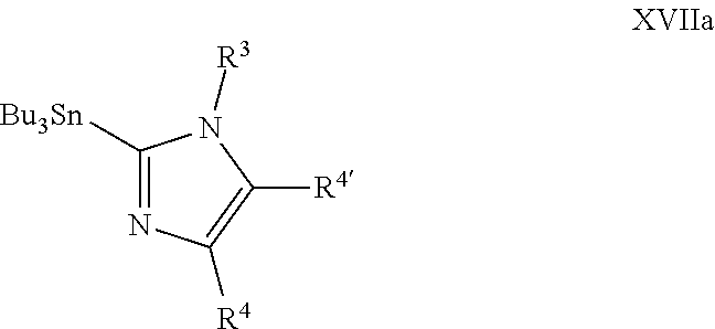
C1([Bu3Sn])=NC([R4])=C([R4])N1[R3]
